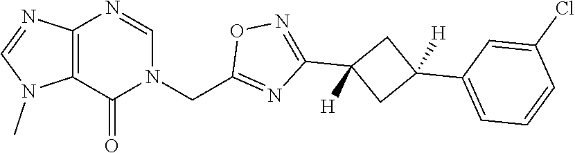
C12=C(C(=O)N(CC3=NC(C4([H])CC(C5=CC=CC(Cl)=C5)([H])C4)=NO3)C=N1)N(C)C=N2
